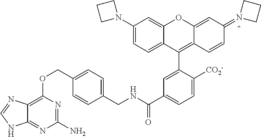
C1(N2CCC2)=CC=C2C(=C1)OC1=CC(=N3CCC3)C=CC1=C2C1=CC(C(=O)NCC2=CC=C(COC3=C4C(=NC(N)=N3)NC=N4)C=C2)=CC=C1[CO2-]
